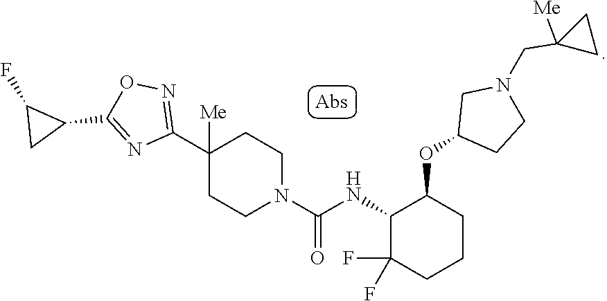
C1(C2([Me])CCN(C(=O)NC3C(F)(F)CCCC3OC3CCN(CC4([Me])CC4)C3)CC2)=NOC(C2CC2F)=N1
